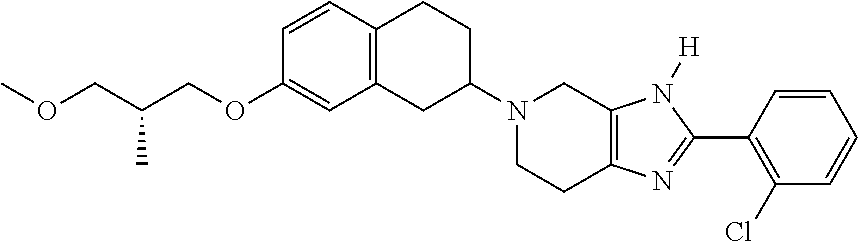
C12=C(CC(N3CCC4=C(C3)N([H])C(C3=C(Cl)C=CC=C3)=N4)CC1)C=C(OCC(COC)C)C=C2
